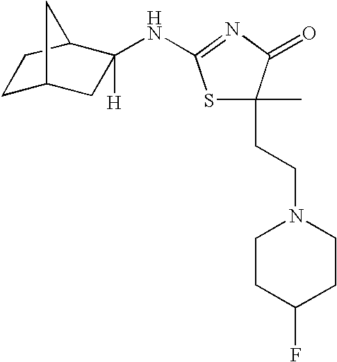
S1C(C)(CCN2CCC(F)CC2)C(=O)N=C1NC1([H])CC2CCC1C2
